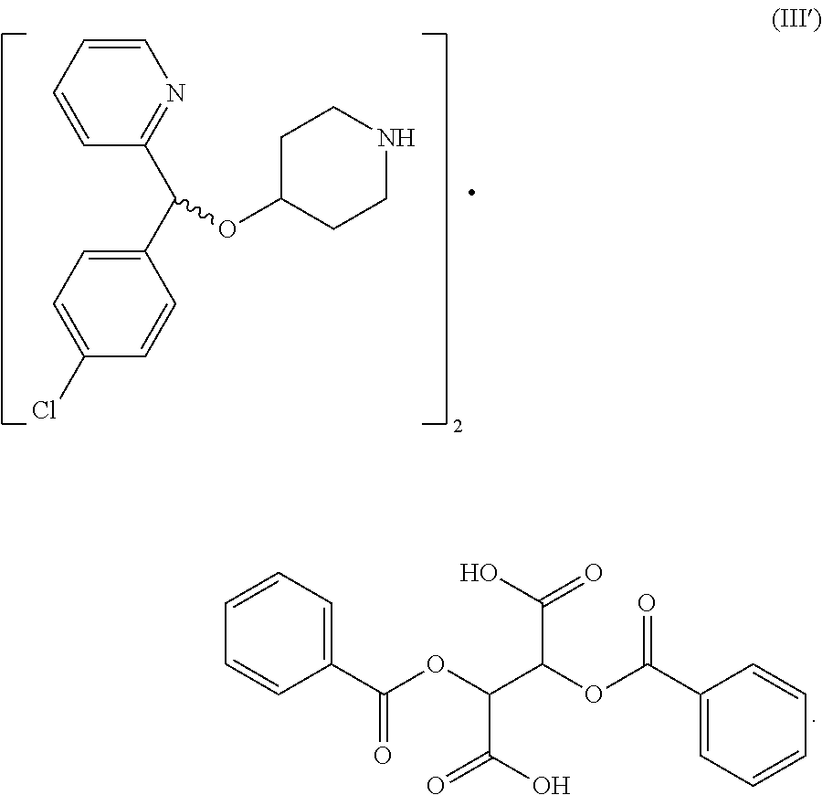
C1=CC=CC(C(C2=CC=C(Cl)C=C2)OC2CCNCC2)=N1.C1(C(OC(C(OC(C2=CC=CC=C2)=O)C(O)=O)C(O)=O)=O)=CC=CC=C1
